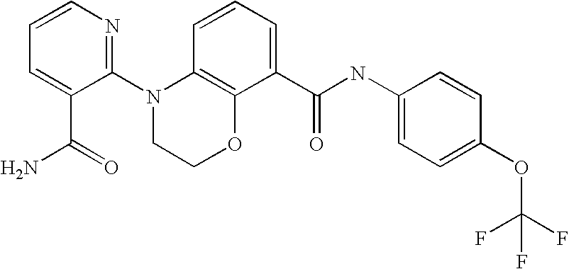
C1(N2CCOC3=C2C=CC=C3C(NC2=CC=C(OC(F)(F)F)C=C2)=O)=NC=CC=C1C(=O)N
